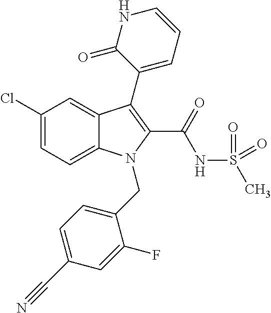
C1(Cl)=CC=C2C(=C1)C(C1=CC=CNC1=O)=C(C(NS(C)(=O)=O)=O)N2CC1=CC=C(C#N)C=C1F
